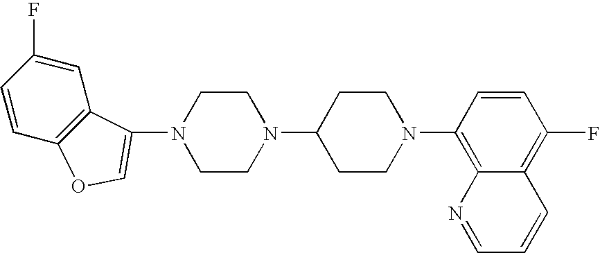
N1(C2=COC3=C2C=C(F)C=C3)CCN(C2CCN(C3=C4C(=C(F)C=C3)C=CC=N4)CC2)CC1
